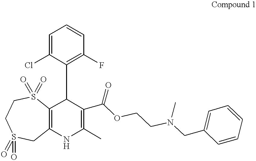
C1S(=O)(=O)CC2=C(S(=O)(=O)C1)C(C1=C(F)C=CC=C1Cl)C(C(OCCN(CC1=CC=CC=C1)C)=O)=C(C)N2
